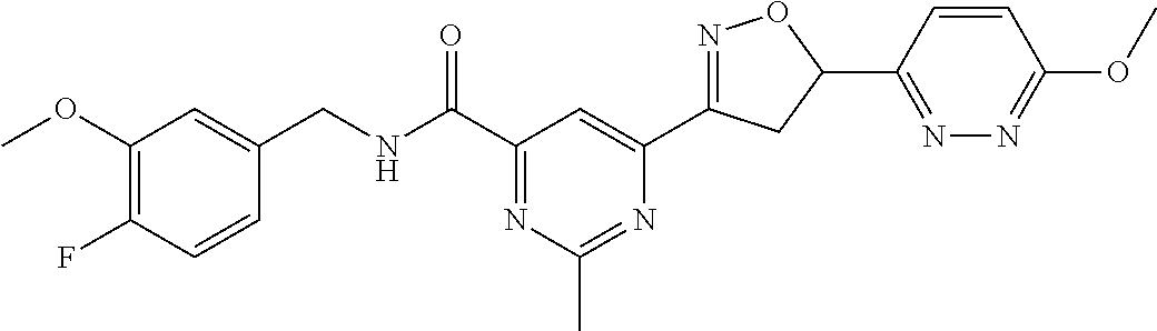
C1(CNC(C2=NC(C)=NC(C3=NOC(C4=NN=C(OC)C=C4)C3)=C2)=O)=CC(OC)=C(F)C=C1
